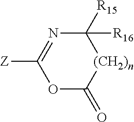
O1C(=O)[(CH2)n]C([R16])([R15])N=C1[Z]
